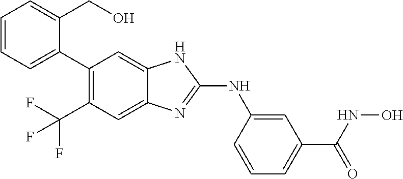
C1=CC=C(C2=C(C(F)(F)F)C=C3C(=C2)NC(NC2=CC(C(NO)=O)=CC=C2)=N3)C(CO)=C1
